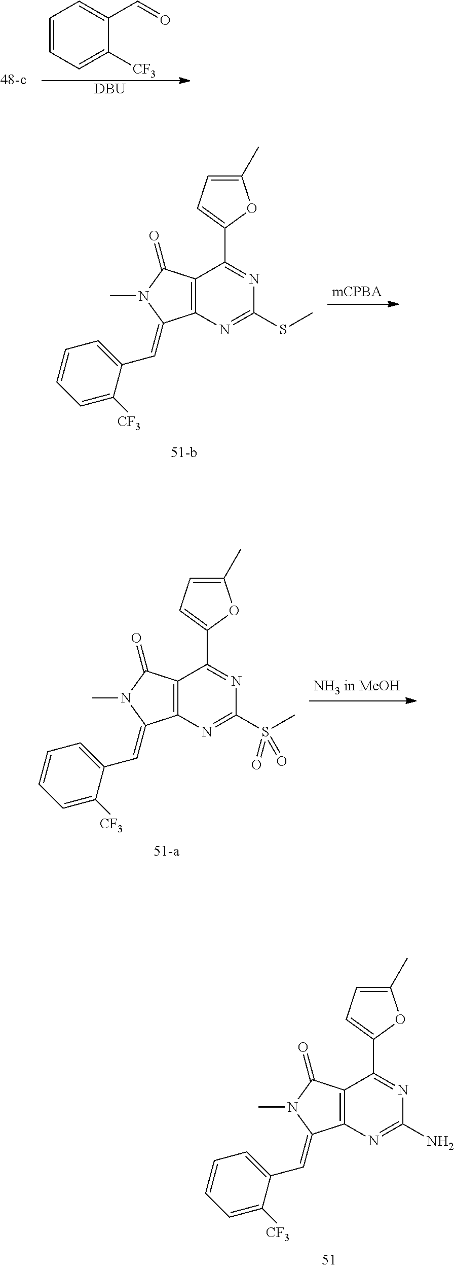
C1(C)=CC=C(C2=NC(N)=NC3=C2C(=O)N(C)C3=CC2=CC=CC=C2[CF3])O1.C1(C)=CC=C(C2=NC(S(C)(=O)=O)=NC3=C2C(=O)N(C)C3=CC2=CC=CC=C2[CF3])O1.C1=CC=C([CF3])C(C=O)=C1.[DBU].C1(C)=CC=C(C2=NC(SC)=NC3=C2C(=O)N(C)C3=CC2=CC=CC=C2[CF3])O1
